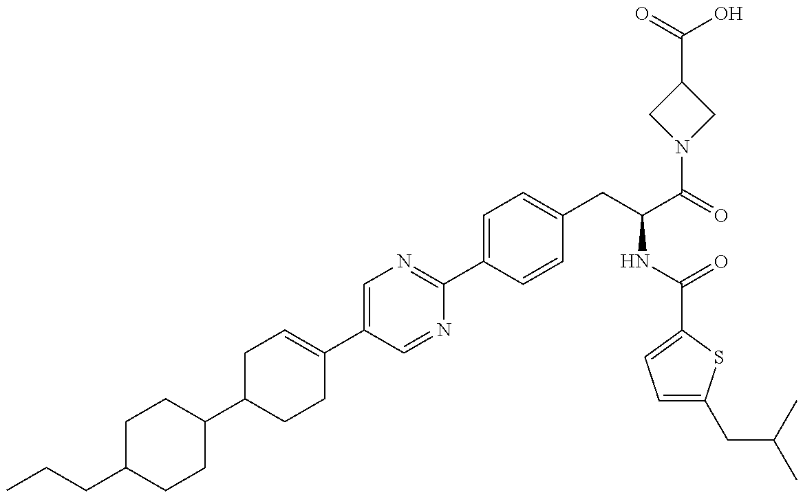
C1(C2CCC(C3=CN=C(C4=CC=C(CC(NC(=O)C5=CC=C(CC(C)C)S5)C(N5CC(C(O)=O)C5)=O)C=C4)N=C3)=CC2)CCC(CCC)CC1
